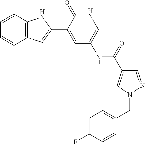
C12=C(C=CC=C1)NC(C1=CC(NC(=O)C3=CN(CC4=CC=C(F)C=C4)N=C3)=CNC1=O)=C2
